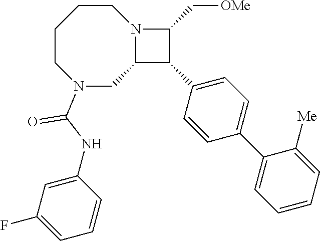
C1CCCN(C(NC2=CC(F)=CC=C2)=O)CC2N1C(C[OMe])C2C1=CC=C(C2=CC=CC=C2[Me])C=C1
